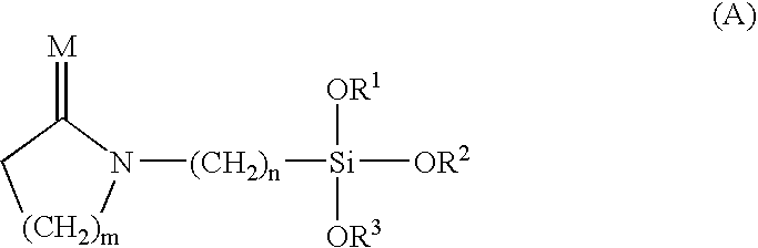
[(CH2)n]([Si]([OR1])([OR3])[OR2])N1[(CH2)m]CC1=[M]
